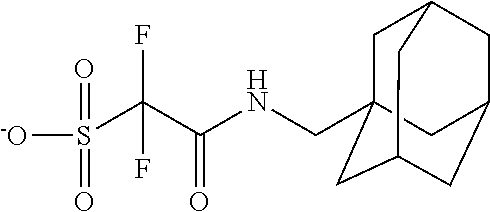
N(C(C(S(=O)(=O)[-O])(F)F)=O)CC12CC3CC(CC(C1)C3)C2
